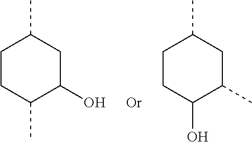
C1CC(C)C(O)CC1C.C1CC(O)C(C)CC1C
